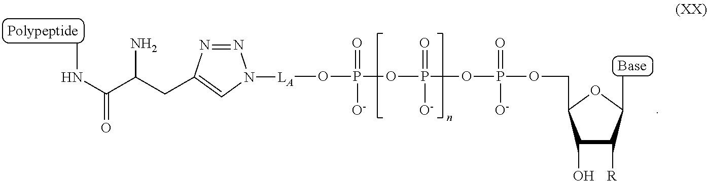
C(C1C(O)C([R])C(C)O1)OP(=O)([O-])OP(=O)([O-])OP(O[LA]N1N=NC(CC(C(NC)=O)N)=C1)(=O)[O-]
